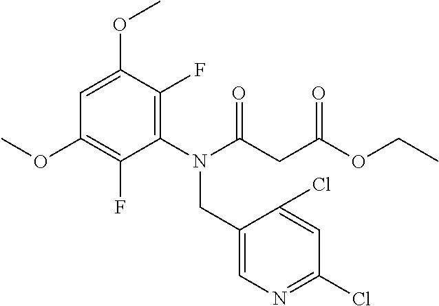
C1(CN(C2=C(F)C(OC)=CC(OC)=C2F)C(CC(OCC)=O)=O)=CN=C(Cl)C=C1Cl
